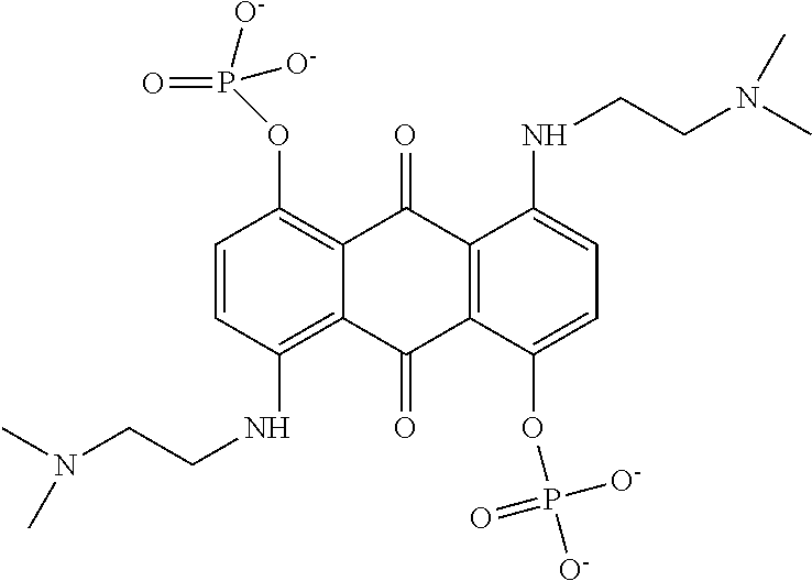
C1=CC(NCCN(C)C)=C2C(=C1OP([O-])([O-])=O)C(=O)C1=C(C2=O)C(OP([O-])([O-])=O)=CC=C1NCCN(C)C
